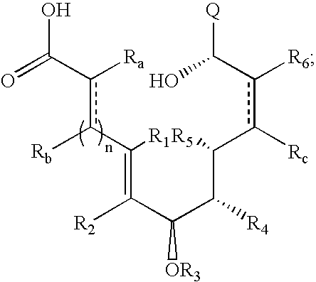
c(c(C(=C(C(C(C(c(c(C(O)[Q])[R6])[Rc])[R5])[R4])[OR3])[R2])[R1])[Rb])([Ra])C(=O)O
